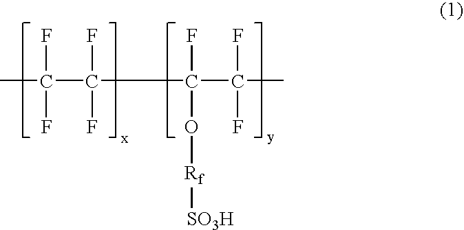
CC(F)(F)C(F)(F)C(F)(O[Rf][SO3H])C(F)(F)C
